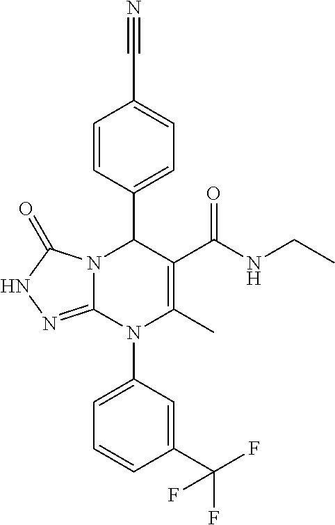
C1=CC(C2N3C(=NNC3=O)N(C3=CC=CC(C(F)(F)F)=C3)C(C)=C2C(NCC)=O)=CC=C1C#N
